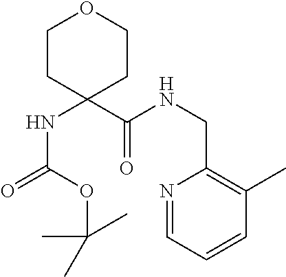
N1=CC=CC(C)=C1CNC(C1(NC(=O)OC(C)(C)C)CCOCC1)=O
